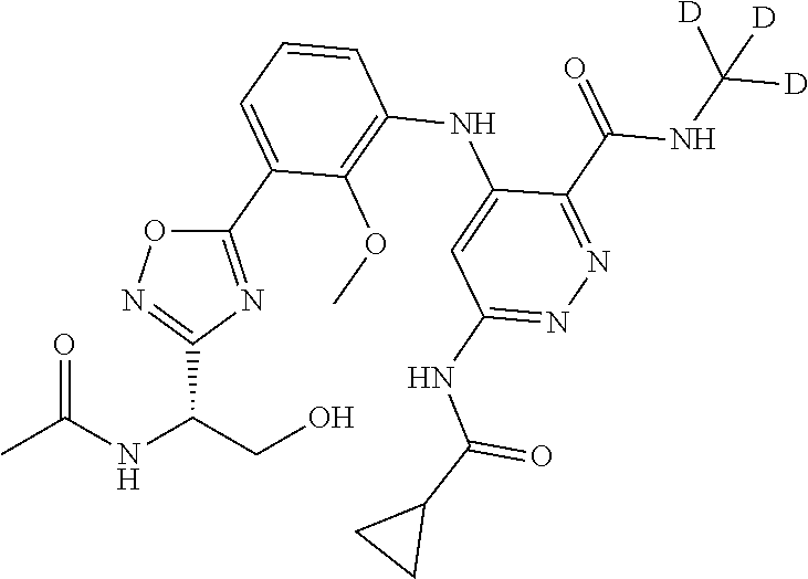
N1=C(C(NC([D])([D])[D])=O)C(NC2=C(OC)C(C3=NC(C(CO)NC(C)=O)=NO3)=CC=C2)=CC(NC(C2CC2)=O)=N1
